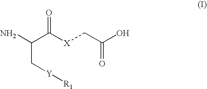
C(C[Y][R1])(C([X]CC(O)=O)=O)N
